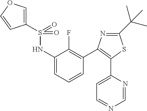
C1(S(=O)(NC2=CC=CC(C3=C(C4=CC=NC=N4)SC(C(C)(C)C)=N3)=C2F)=O)=COC=C1
